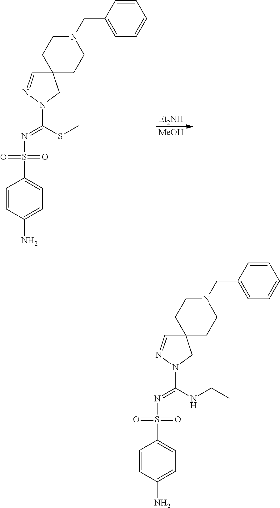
N(S(C1=CC=C(N)C=C1)(=O)=O)=C(NCC)N1N=CC2(C1)CCN(CC1=CC=CC=C1)CC2.N(S(C1=CC=C(N)C=C1)(=O)=O)=C(SC)N1N=CC2(C1)CCN(CC1=CC=CC=C1)CC2.[Et2NH].[MeOH]
